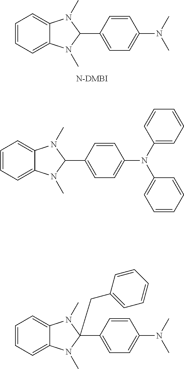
C1=CC=C2C(=C1)N(C)C(C1=CC=C(N(C)C)C=C1)N2C.C1=CC=C2C(=C1)N(C)C(C1=CC=C(N(C3=CC=CC=C3)C3=CC=CC=C3)C=C1)N2C.C1=CC=C2C(=C1)N(C)C(C1=CC=C(N(C)C)C=C1)(CC1=CC=CC=C1)N2C
